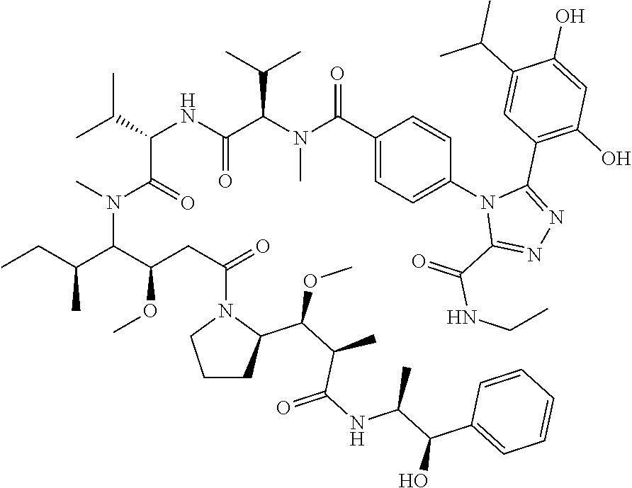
CCC(C)C(N(C(C(NC(=O)C(N(C(C1=CC=C(N2C(C(NCC)=O)=NN=C2C2=C(O)C=C(O)C(C(C)C)=C2)C=C1)=O)C)C(C)C)C(C)C)=O)C)C(OC)CC(N1CCCC1C(C(C)C(NC(C(C1=CC=CC=C1)O)C)=O)OC)=O
